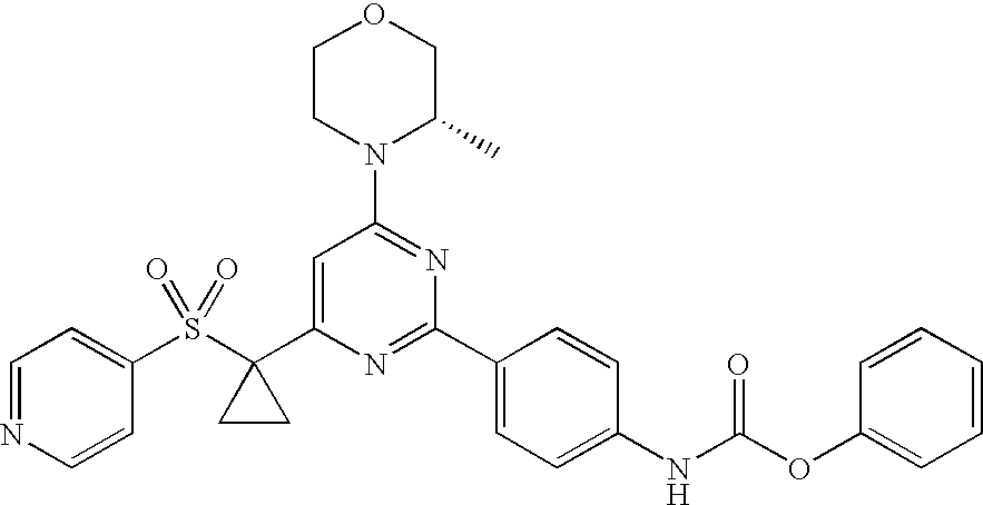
C1(S(C2(C3=CC(N4C(C)COCC4)=NC(C4=CC=C(NC(OC5=CC=CC=C5)=O)C=C4)=N3)CC2)(=O)=O)=CC=NC=C1
